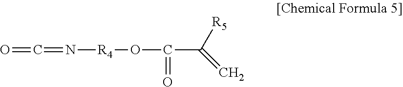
O=C=N[R4]OC(C([R5])=C)=O
